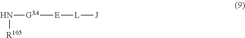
[E]([L][J])[G3A]N[R105]
